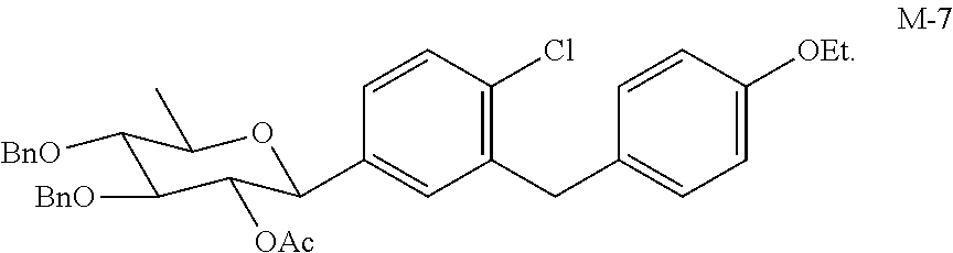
C1([BnO])C([BnO])C([OAc])C(C2=CC(CC3=CC=C([OEt])C=C3)=C(Cl)C=C2)OC1C
